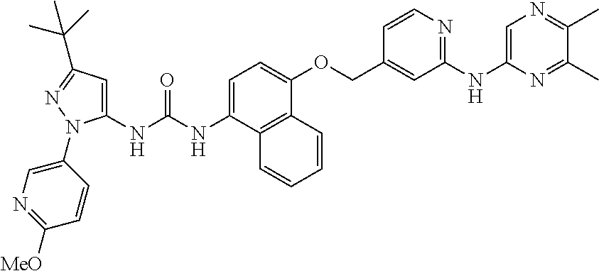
C1=C(NC(NC2=CC(C(C)(C)C)=NN2C2=CN=C([MeO])C=C2)=O)C2=C(C(OCC3=CC(NC4=CN=C(C)C(C)=N4)=NC=C3)=C1)C=CC=C2
